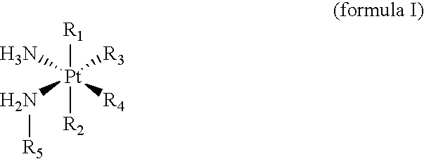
[R1][Pt]([R2])([R3])(N)(N[R5])[R4]
